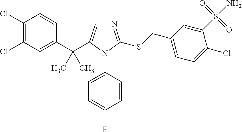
C1(Cl)=C(Cl)C=C(C(C2=CN=C(SCC3=CC=C(Cl)C(S(N)(=O)=O)=C3)N2C2=CC=C(F)C=C2)(C)C)C=C1
